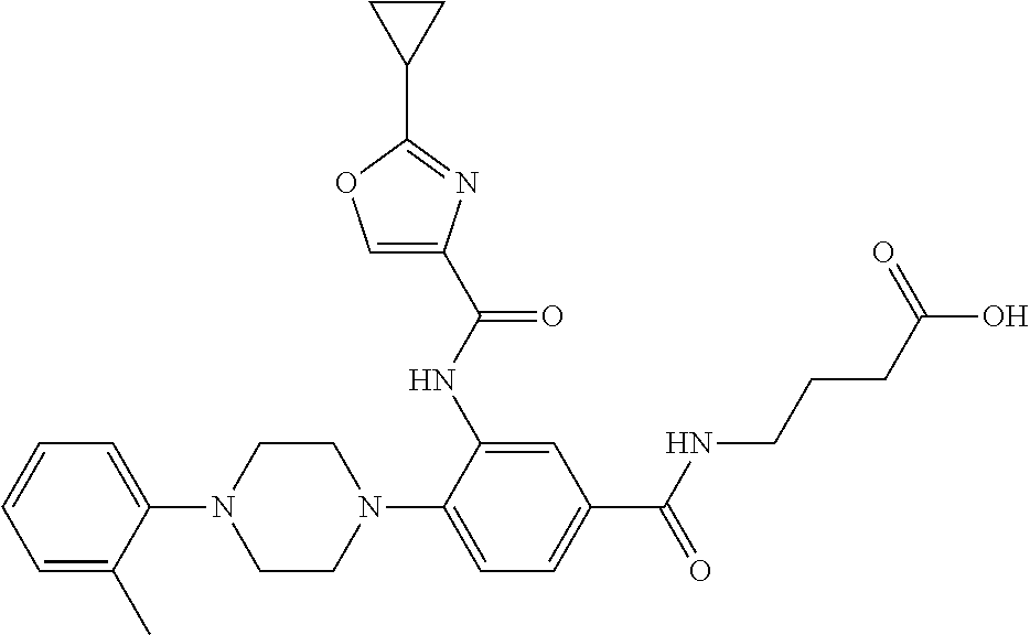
C1=CC=C(C)C(N2CCN(C3=CC=C(C(=O)NCCCC(O)=O)C=C3NC(C3=COC(C4CC4)=N3)=O)CC2)=C1
